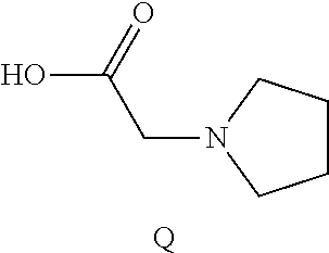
OC(=O)CN1CCCC1.[Q]
